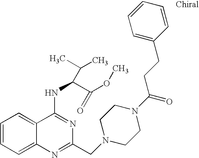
C1=CC=C2C(=C1)C(NC(C(OC)=O)C(C)C)=NC(CN1CCN(C(CCC3=CC=CC=C3)=O)CC1)=N2
